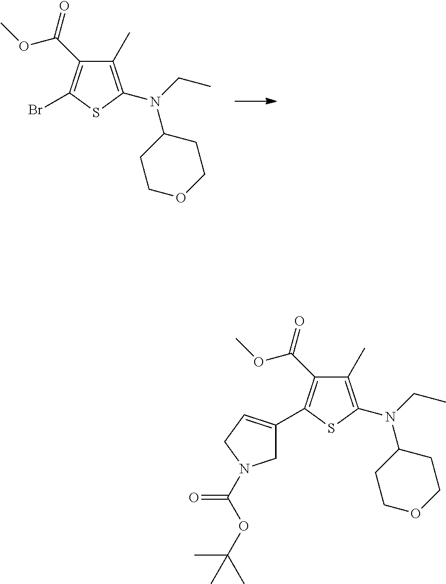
C1(C)=C(N(CC)C2CCOCC2)SC(C2=CCN(C(OC(C)(C)C)=O)C2)=C1C(OC)=O.C1(C)=C(N(CC)C2CCOCC2)SC(Br)=C1C(OC)=O
